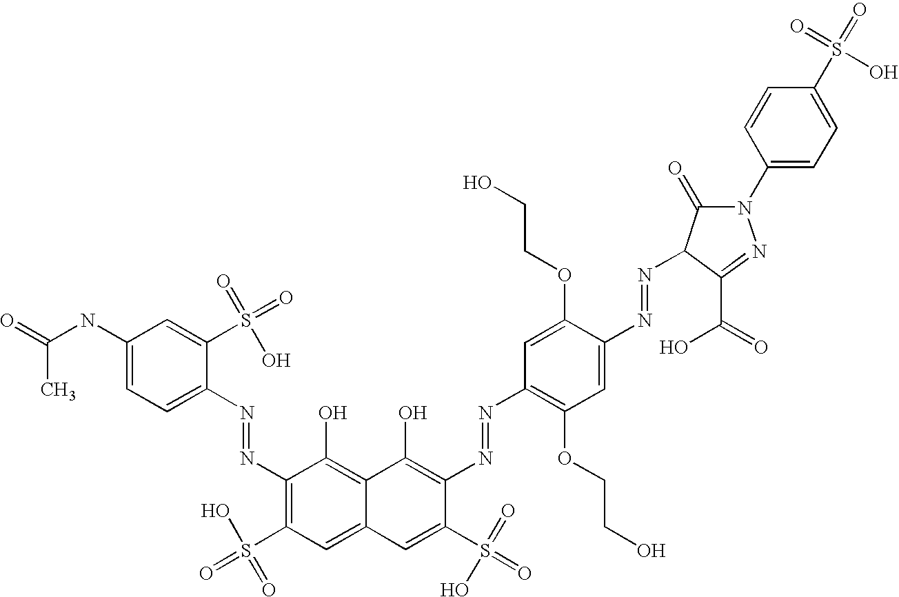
N(=NC1=CC=C(NC(=O)C)C=C1S(=O)(=O)O)C1=C(S(=O)(O)=O)C=C2C(=C1O)C(O)=C(N=NC1=C(OCCO)C=C(N=NC3C(=O)N(C4=CC=C(S(=O)(=O)O)C=C4)N=C3C(=O)O)C(OCCO)=C1)C(S(=O)(=O)O)=C2
